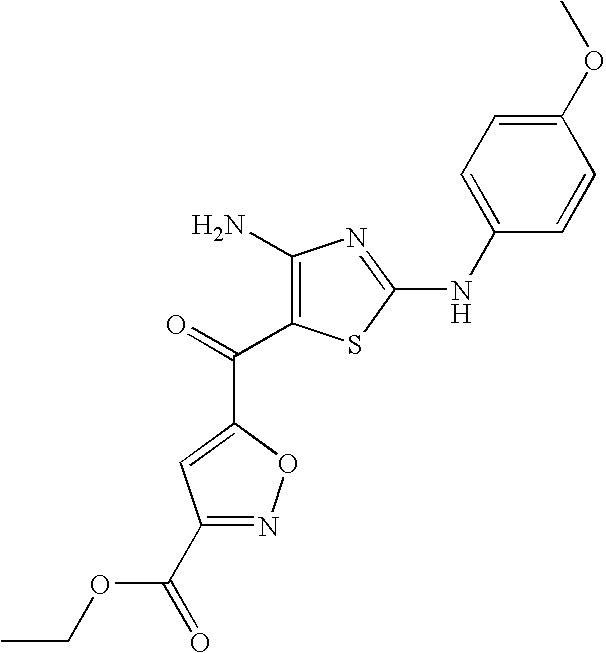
C1=C(NC2=NC(N)=C(C(=O)C3=CC(C(OCC)=O)=NO3)S2)C=CC(OC)=C1
